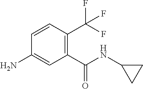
C1(C(=O)NC2CC2)=C(C(F)(F)F)C=CC(N)=C1
